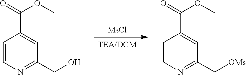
[TEA/DCM].[MsCl].C1=CN=C(C[OMs])C=C1C(=O)OC.C1=CN=C(CO)C=C1C(=O)OC
